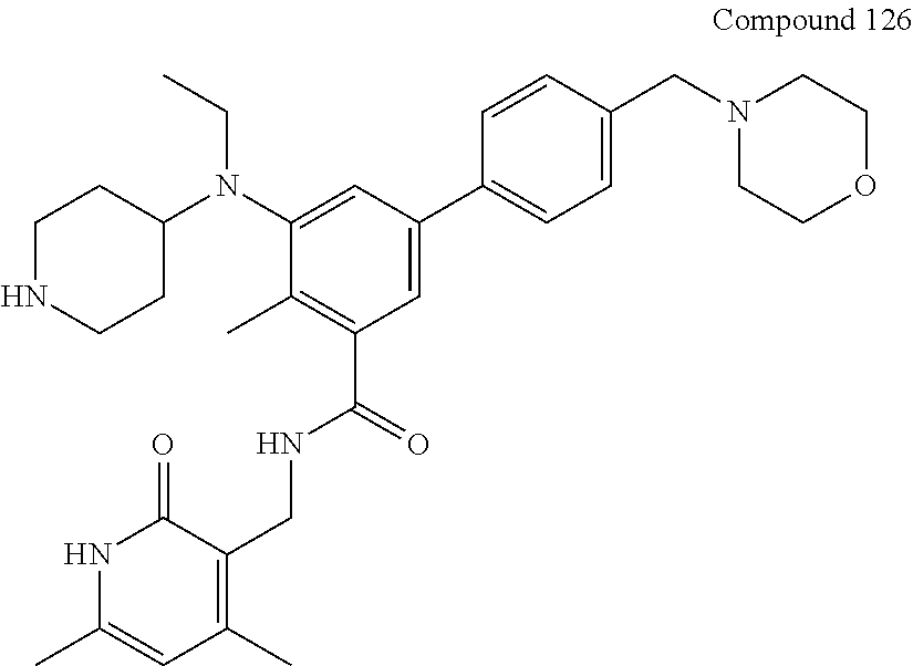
C1=C(N(C2CCNCC2)CC)C(C)=C(C(NCC2=C(C)C=C(C)NC2=O)=O)C=C1C1=CC=C(CN2CCOCC2)C=C1
